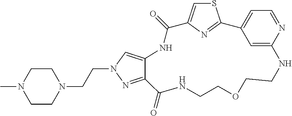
S1C=C2N=C1C1=CC=NC(=C1)NCCOCCNC(=O)C1=NN(CCN3CCN(C)CC3)C=C1NC2=O
